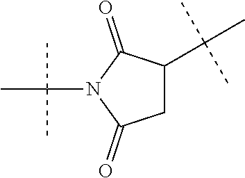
C1C(C(C)(C)C)C(=O)N(C(C)(C)C)C1=O
